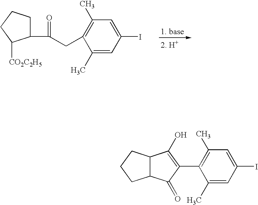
C1(C(CC2=C(C)C=C(I)C=C2C)=O)CCCC1[CO2C2H5].C12C(CCC1)C(O)=C(C1=C(C)C=C(I)C=C1C)C2=O
